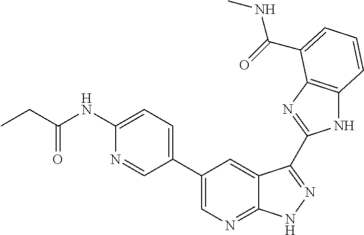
C1(C2=CN=C3C(=C2)C(C2=NC4=C(N2)C=CC=C4C(=O)NC)=NN3)=CC=C(NC(=O)CC)N=C1
